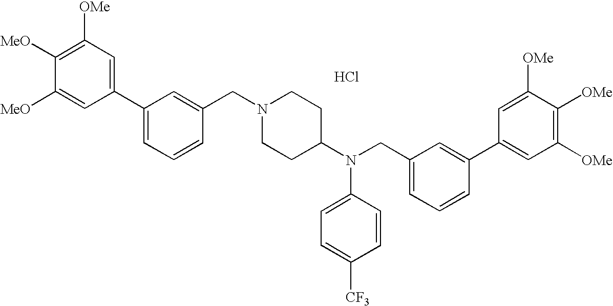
C1=C([MeO])C([MeO])=C([OMe])C=C1C1=CC=CC(CN2CCC(N(CC3=CC=CC(C4=CC([OMe])=C([OMe])C([OMe])=C4)=C3)C3=CC=C([CF3])C=C3)CC2)=C1.Cl
